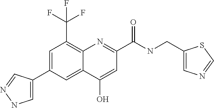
C12=CC(C3=CNN=C3)=CC(C(F)(F)F)=C1N=C(C(NCC1=CN=CS1)=O)C=C2O
